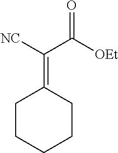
C(C(=O)[OEt])(=C1CCCCC1)[NC]
